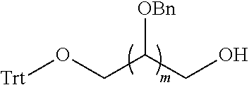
[OBn]C(CO)CO[Trt]
